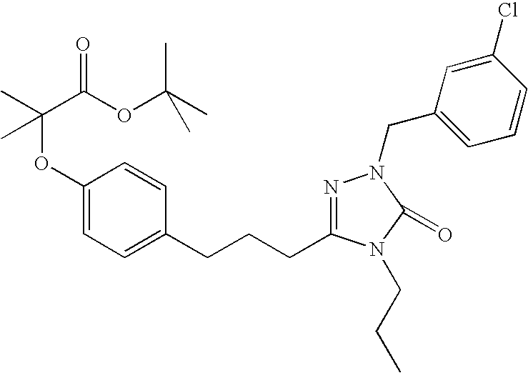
C1(OC(C)(C(OC(C)(C)C)=O)C)=CC=C(CCCC2=NN(CC3=CC=CC(Cl)=C3)C(=O)N2CCC)C=C1
